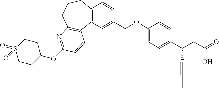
C12=C(C=C(COC3=CC=C(C(CC(=O)O)C#CC)C=C3)C=C1)C1=C(CCC2)N=C(OC2CCS(=O)(=O)CC2)C=C1
